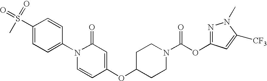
C1(S(=O)(=O)C)=CC=C(N2C=CC(OC3CCN(C(OC4=NN(C)C([CF3])=C4)=O)CC3)=CC2=O)C=C1
